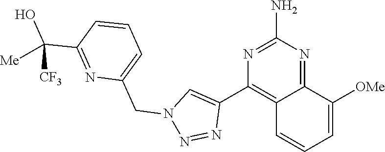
C12=NC(N)=NC(C3=CN(CC4=CC=CC(C(O)([Me])[CF3])=N4)N=N3)=C1C=CC=C2[OMe]
